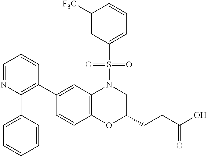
C1(C2=C(C3=CC=CC=C3)N=CC=C2)=CC2=C(C=C1)OC(CCC(O)=O)CN2S(C1=CC=CC([F3C])=C1)(=O)=O
